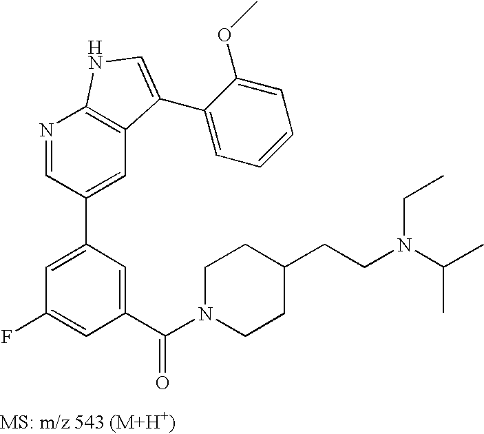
N1=CC(C2=CC(F)=CC(C(N3CCC(CCN(CC)C(C)C)CC3)=O)=C2)=CC2=C1NC=C2C1=CC=CC=C1OC
